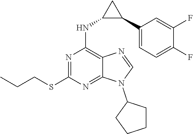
N1(C2CCCC2)C=NC2=C(NC3C(C4=CC=C(F)C(F)=C4)C3)N=C(SCCC)N=C12
